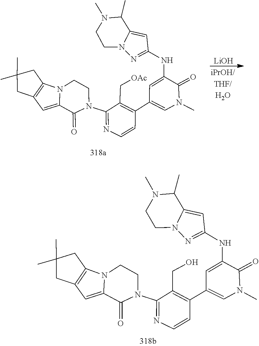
C1(=O)C2=CC3=C(CC(C)(C)C3)N2CCN1C1=NC=CC(C2=CN(C)C(=O)C(NC3=NN4C(=C3)C(C)N(C)CC4)=C2)=C1CO.C12=C(CC(C)(C)C1)N1C(=C2)C(=O)N(C2=NC=CC(C3=CN(C)C(=O)C(NC4=NN5CCN(C)C(C)C5=C4)=C3)=C2C[OAc])CC1.[LiOH]
